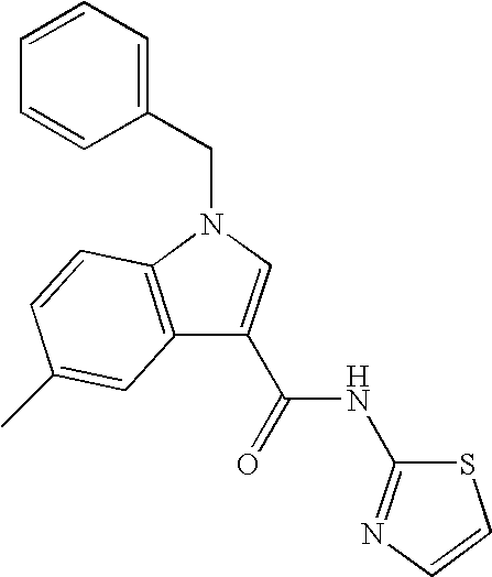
C12=C(N(CC3=CC=CC=C3)C=C1C(NC1=NC=CS1)=O)C=CC(C)=C2
